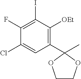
C1(F)=C(I)C([OEt])=C(C2(C)OCCO2)C=C1Cl
